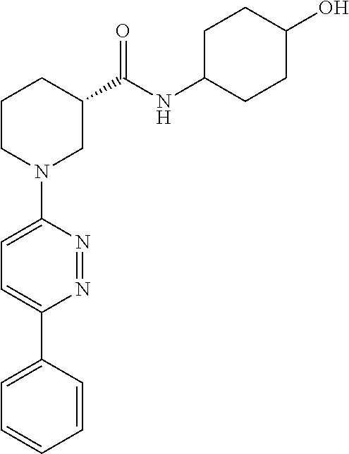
C1CN(C2=CC=C(C3=CC=CC=C3)N=N2)CC(C(NC2CCC(O)CC2)=O)C1
